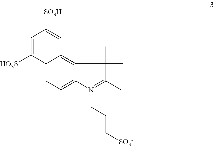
C12=CC=C3C(=C1C=C([SO3H])C=C2[HO3S])C(C)(C)C(C)=N3CCC[SO3-]
